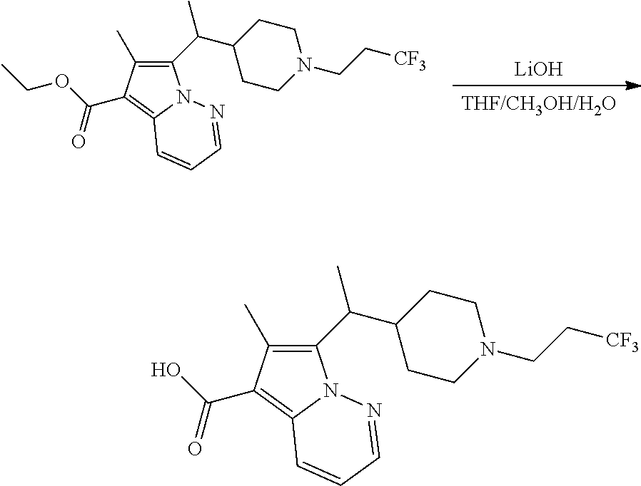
C1(C(C2CCN(CC[CF3])CC2)C)=C(C)C(C(=O)O)=C2N1N=CC=C2.C1(C(C2CCN(CC[CF3])CC2)C)=C(C)C(C(=O)OCC)=C2N1N=CC=C2.[LiOH].[THF/CH3OH/H2O]
